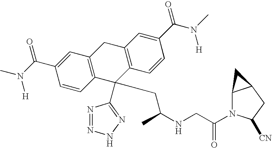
N1=NNN=C1C1(CC(NCC(=O)N2C3C(CC2[CN])C3)C)C2=C(CC3=C1C=CC(C(N([H])C)=O)=C3)C=C(C(N(C)[H])=O)C=C2
